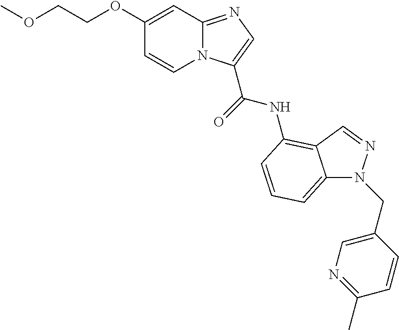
C1(OCCOC)=CC2=NC=C(C(=O)NC3=C4C(=CC=C3)N(CC3=CN=C(C)C=C3)N=C4)N2C=C1
